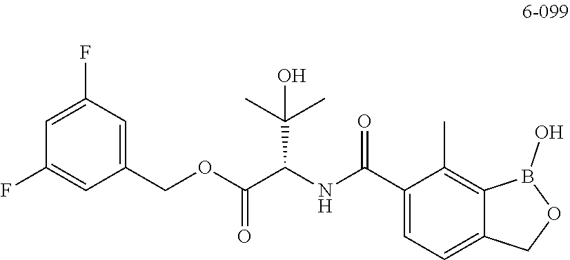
C1=C(F)C=C(COC(C(NC(C2=CC=C3C(=C2C)B(O)OC3)=O)C(C)(C)O)=O)C=C1F
